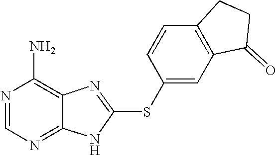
N1=CN=C2C(=C1N)N=C(SC1=CC3=C(C=C1)CCC3=O)N2
